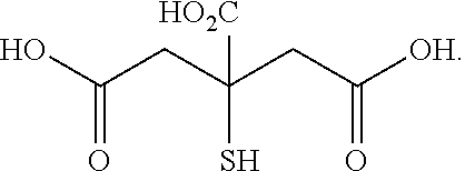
OC(CC(CC([OH])=O)([HO2C])S)=O
